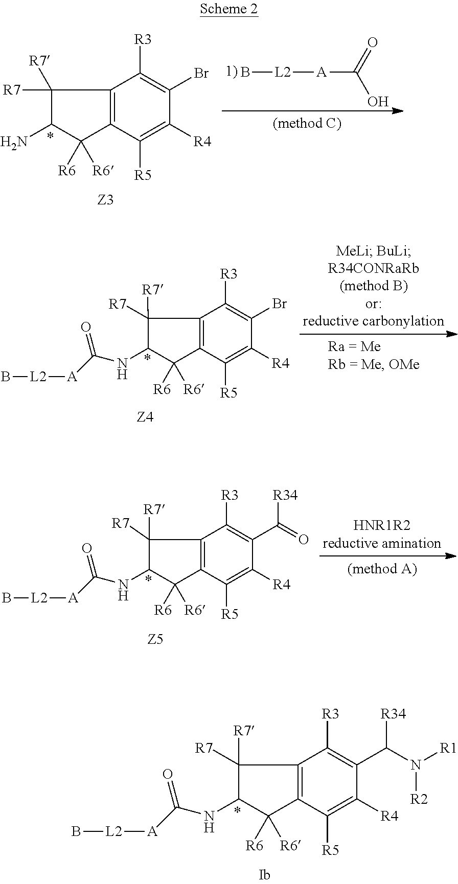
C1([R7])([R7])C(NC([A][L2]B)=O)C([R6])([R6])C2=C1C([R3])=C(C(N([R1])[R2])[R34])C([R4])=C2[R5].C1([R7])([R7])C(N)C([R6])([R6])C2=C1C([R3])=C(Br)C([R4])=C2[R5].B[L2][A]C(=O)O.C1([R7])([R7])C(NC([A][L2]B)=O)C([R6])([R6])C2=C1C([R3])=C(Br)C([R4])=C2[R5].C1([R7])([R7])C(NC([A][L2]B)=O)C([R6])([R6])C2=C1C([R3])=C(C(=O)[R34])C([R4])=C2[R5]
